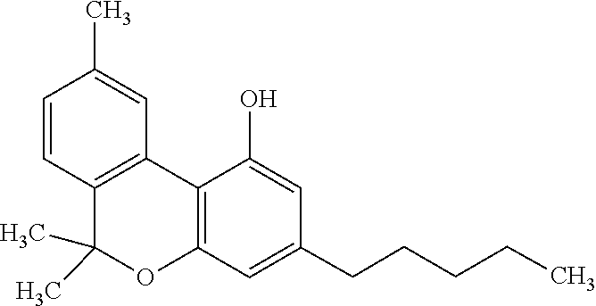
C1=CC(C)=CC2=C1C(C)(C)OC1=C2C(O)=CC(CCCCC)=C1
